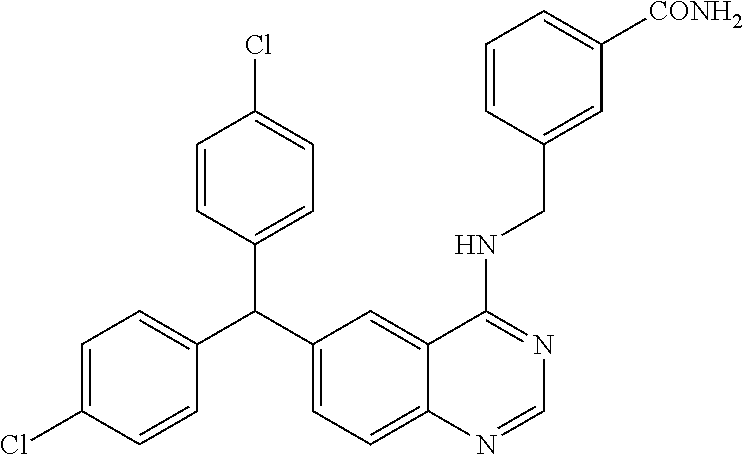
C1=C(Cl)C=CC(C(C2=CC=C3C(=C2)C(NCC2=CC([CONH2])=CC=C2)=NC=N3)C2=CC=C(Cl)C=C2)=C1
